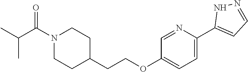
C1C(CCOC2=CC=C(C3=CC=NN3)N=C2)CCN(C(C(C)C)=O)C1
